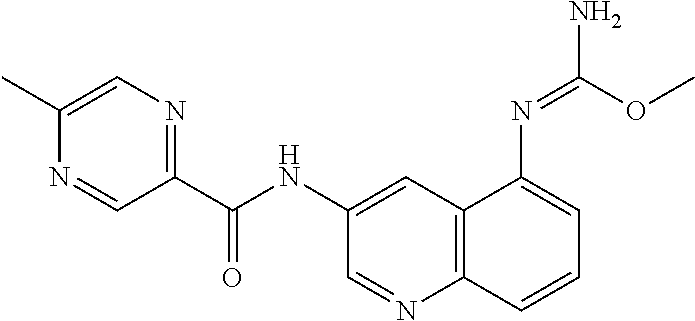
C1=C(C)N=CC(C(NC2=CC3=C(N=C2)C=CC=C3N=C(OC)N)=O)=N1
